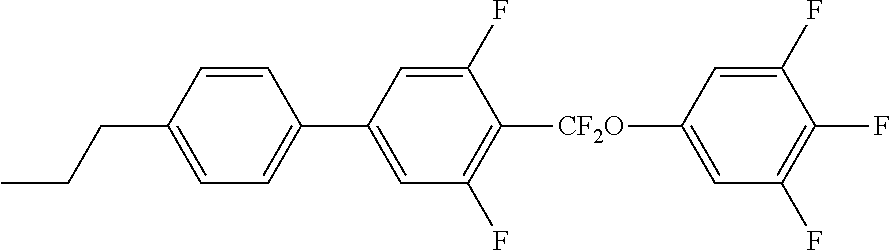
C1(F)=CC([CF2O]C2=C(F)C=C(C3=CC=C(CCC)C=C3)C=C2F)=CC(F)=C1F
